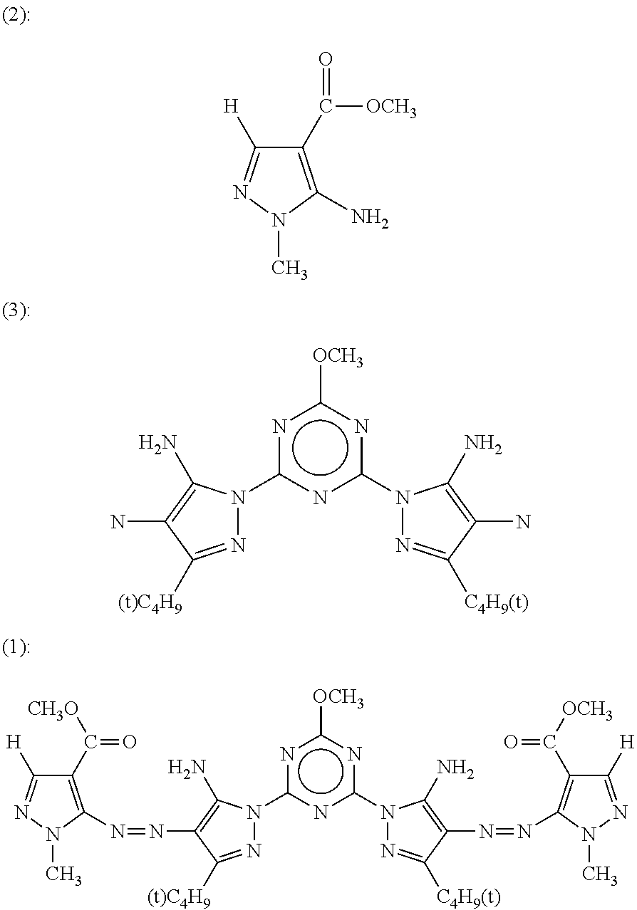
C1(C([CH3O])=O)=C(N=NC2=C(N)N(c3nc(N4N=C([C4H9(t)])C(N=NC5=C(C([OCH3])=O)C([H])=NN5C)=C4N)nc([OCH3])n3)N=C2[(t)C4H9])N(C)N=C1[H].NC1=C(N)N(c2nc(N3N=C([C4H9(t)])C(N)=C3N)nc([OCH3])n2)N=C1[(t)C4H9].C1(C([OCH3])=O)=C(N)N(C)N=C1[H]
